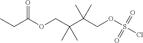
CCC(OCC(C(COS(Cl)(=O)=O)(C)C)(C)C)=O
